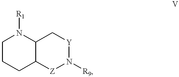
C1CCC2C(N1[R1])C[Y]N([R9])[Z]2
